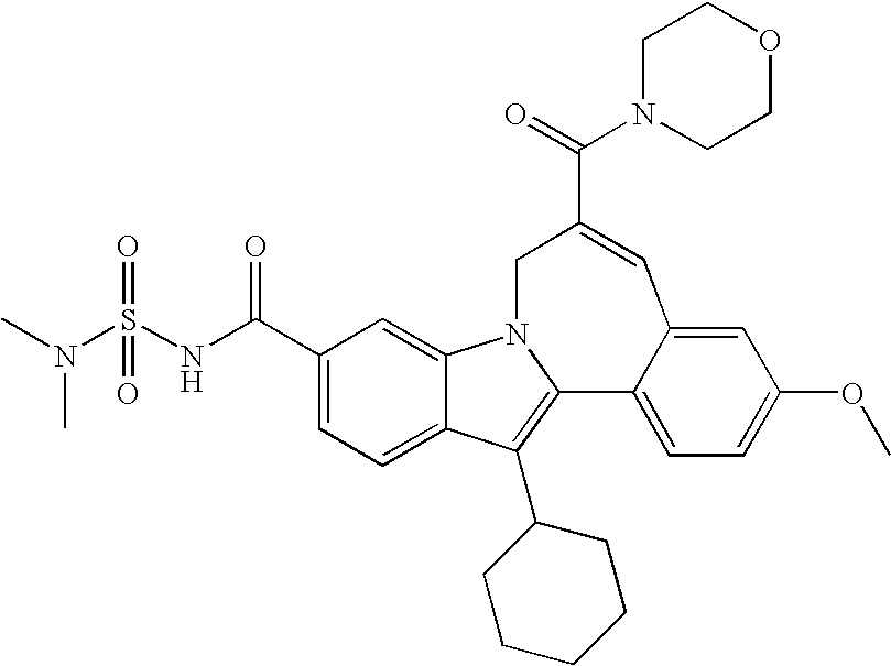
N1(C(=O)C2=CC3=CC(OC)=CC=C3C3=C(C4CCCCC4)C4=CC=C(C(=O)NS(N(C)C)(=O)=O)C=C4N3C2)CCOCC1
